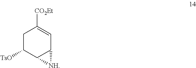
C1C([TsO])C2C(C=C1[CO2Et])[NH]2
